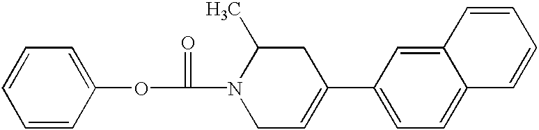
C1=CC(OC(N2CC=C(C3=CC=C4C(=C3)C=CC=C4)CC2C)=O)=CC=C1
